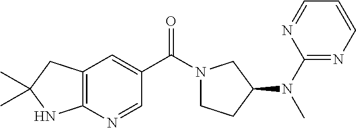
C12=C(C=C(C(=O)N3CCC(N(C4=NC=CC=N4)C)C3)C=N1)CC(C)(C)N2
